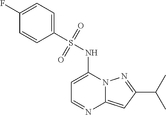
C1=C(NS(C2=CC=C(F)C=C2)(=O)=O)N2C(=CC(C(C)C)=N2)N=C1
